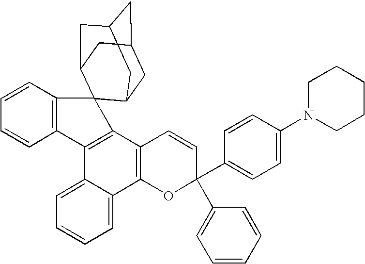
C1=CC2=C(C=C1)C1=C(C3=C(C4=CC=CC=C14)OC(C1=CC=C(N4CCCCC4)C=C1)(C1=CC=CC=C1)C=C3)C21C2CC3CC(CC1C3)C2
